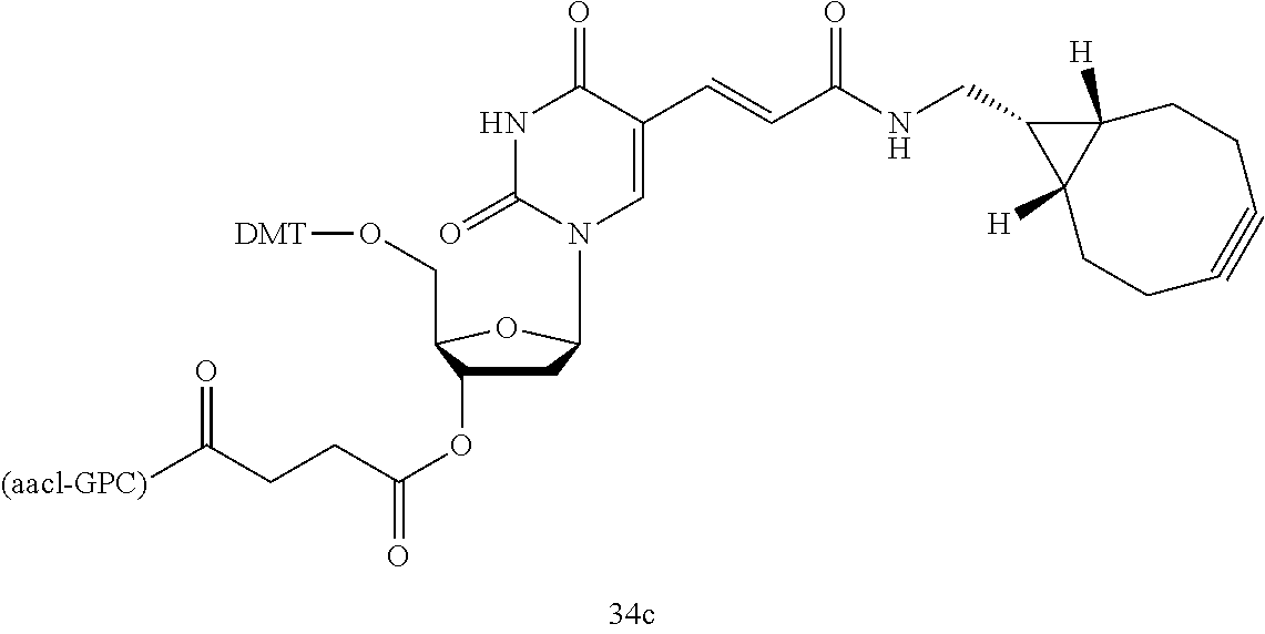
N(CC1C2([H])C1([H])CCC#CCC2)C(C=CC1=CN(C2CC(OC(=O)CCC([(aacl-GPC)])=O)C(CO[DMT])O2)C(=O)NC1=O)=O
